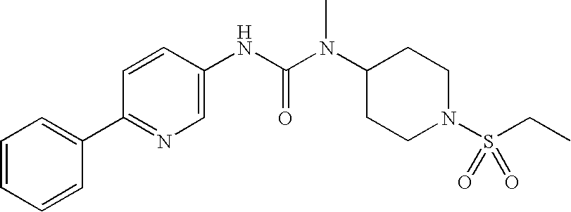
C1(C2=NC=C(NC(N(C3CCN(S(=O)(=O)CC)CC3)C)=O)C=C2)=CC=CC=C1
